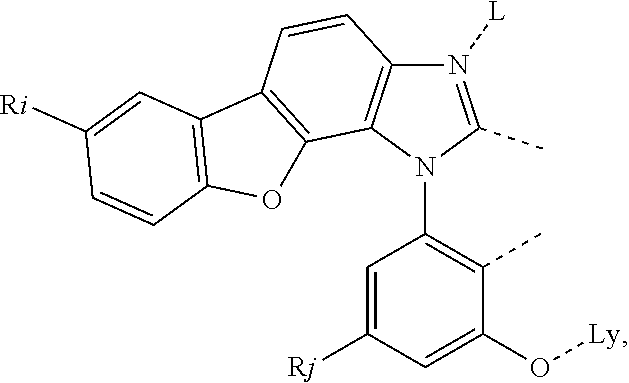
C1(N2C(C)=N([L])C3=C2C2=C(C=C3)C3=C(O2)C=CC([Ri])=C3)=C(C)C(O[Ly])=CC([Rj])=C1
